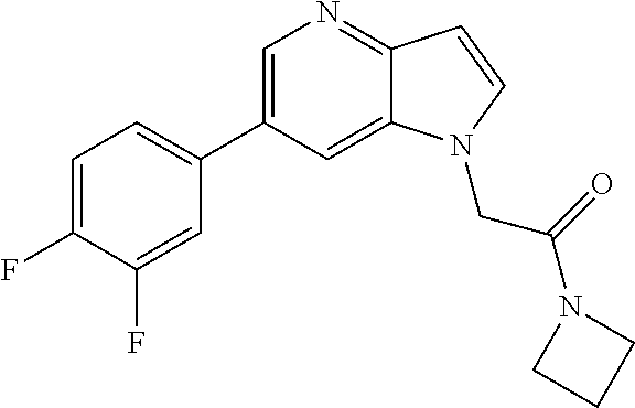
C1=C(C2=CC=C(F)C(F)=C2)C=C2C(=N1)C=CN2CC(N1CCC1)=O
